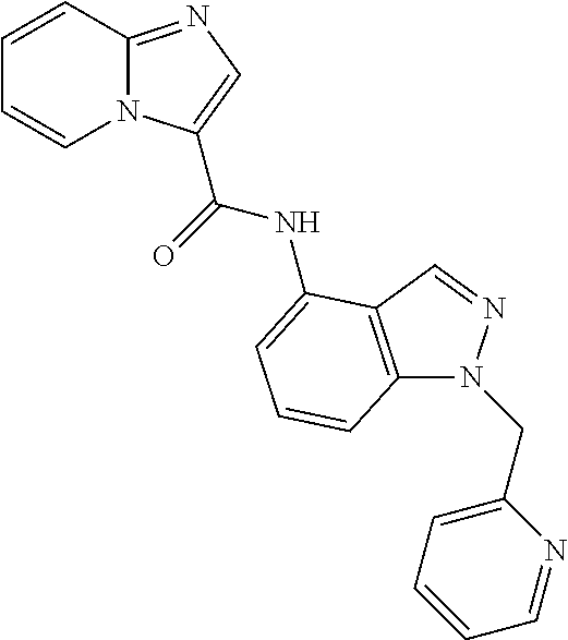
C1=CC2=NC=C(C(NC3=CC=CC4=C3C=NN4CC3=CC=CC=N3)=O)N2C=C1
